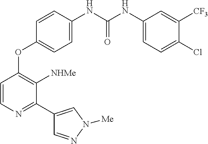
C1=CN=C(C2=CN([Me])N=C2)C([NHMe])=C1OC1=CC=C(NC(NC2=CC=C(Cl)C([CF3])=C2)=O)C=C1
